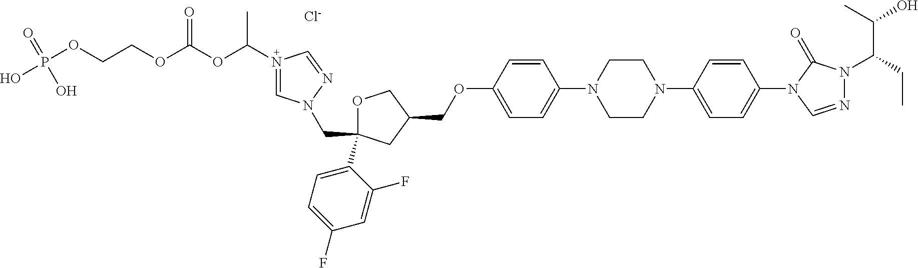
[Cl-].C1OC(C2=CC=C(F)C=C2F)(CN2C=N(C(OC(OCCOP(O)(=O)O)=O)C)C=N2)CC1COC1=CC=C(N2CCN(C3=CC=C(N4C=NN(C(CC)C(O)C)C4=O)C=C3)CC2)C=C1
